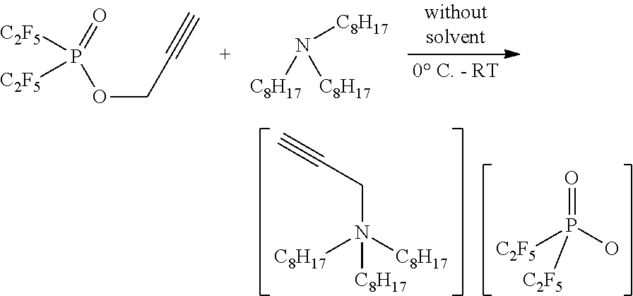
O(CC#C)P(=O)([C2F5])[C2F5].N([C8H17])([C8H17])[C8H17].[C8H17]N([C8H17])([C8H17])CC#C.O=P(O)([C2F5])[C2F5]
